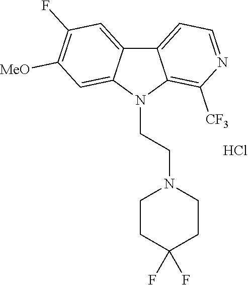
C12=CC=NC([CF3])=C1N(CCN1CCC(F)(F)CC1)C1=CC([MeO])=C(F)C=C21.Cl
